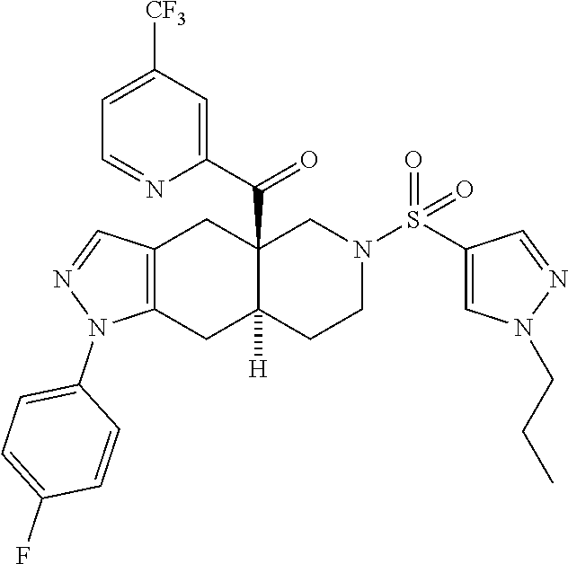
C12=C(CC3([H])C(C(=O)C4=CC([CF3])=CC=N4)(C1)CN(S(=O)(=O)C1=CN(CCC)N=C1)CC3)N(C1=CC=C(F)C=C1)N=C2
